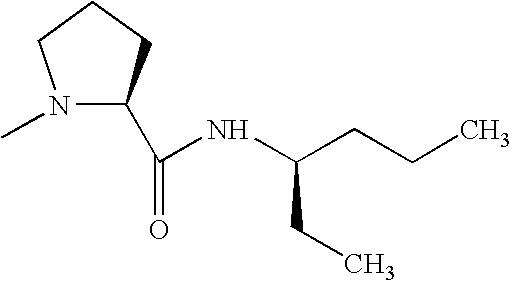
N1(C)C(C(=O)NC(CCC)CC)CCC1
